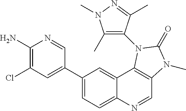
C1(N)=C(Cl)C=C(C2=CC=C3C(=C2)C2=C(C=N3)N(C)C(=O)N2C2=C(C)N(C)N=C2C)C=N1
